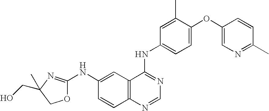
C1(CO)(C)N=C(NC2=CC3=C(C=C2)N=CN=C3NC2=CC=C(OC3=CN=C(C)C=C3)C(C)=C2)OC1
